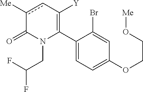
C1(C2=C([Y])cc([Me])C(=O)N2CC(F)F)=CC=C(OCCO[Me])C=C1Br
